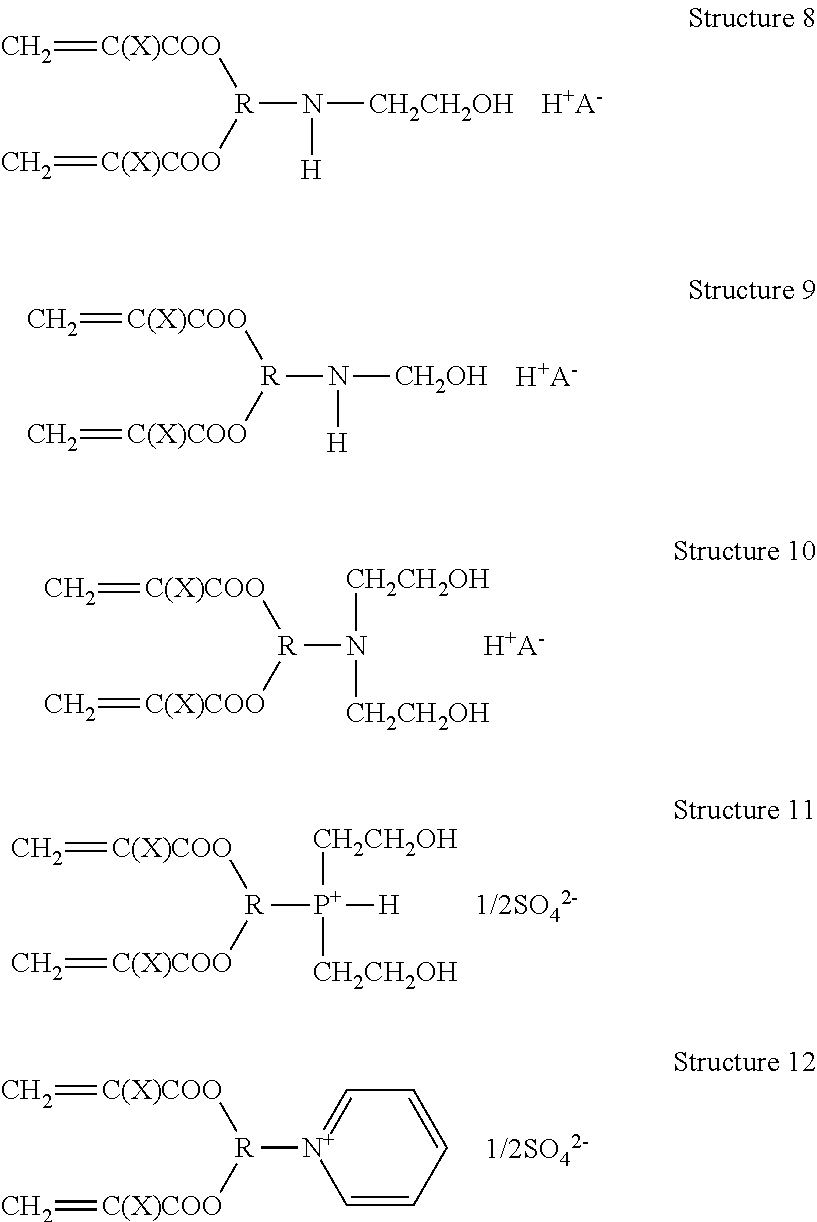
[R]([C(X)COO]=C)(N([CH2CH2OH])[H])[C(X)COO]=C.[H+A-].[R]([C(X)COO]=C)(N([CH2CH2OH])[CH2CH2OH])[C(X)COO]=C.[H+A-].[R]([C(X)COO]=C)([P+]([CH2CH2OH])([CH2CH2OH])[H])[C(X)COO]=C.[1/2SO42-].[R]([C(X)COO]=C)([N+]1=CC=CC=C1)[C(X)COO]=C.[1/2SO42-].[R]([C(X)COO]=C)(N([CH2OH])[H])[C(X)COO]=C.[H+A-]
